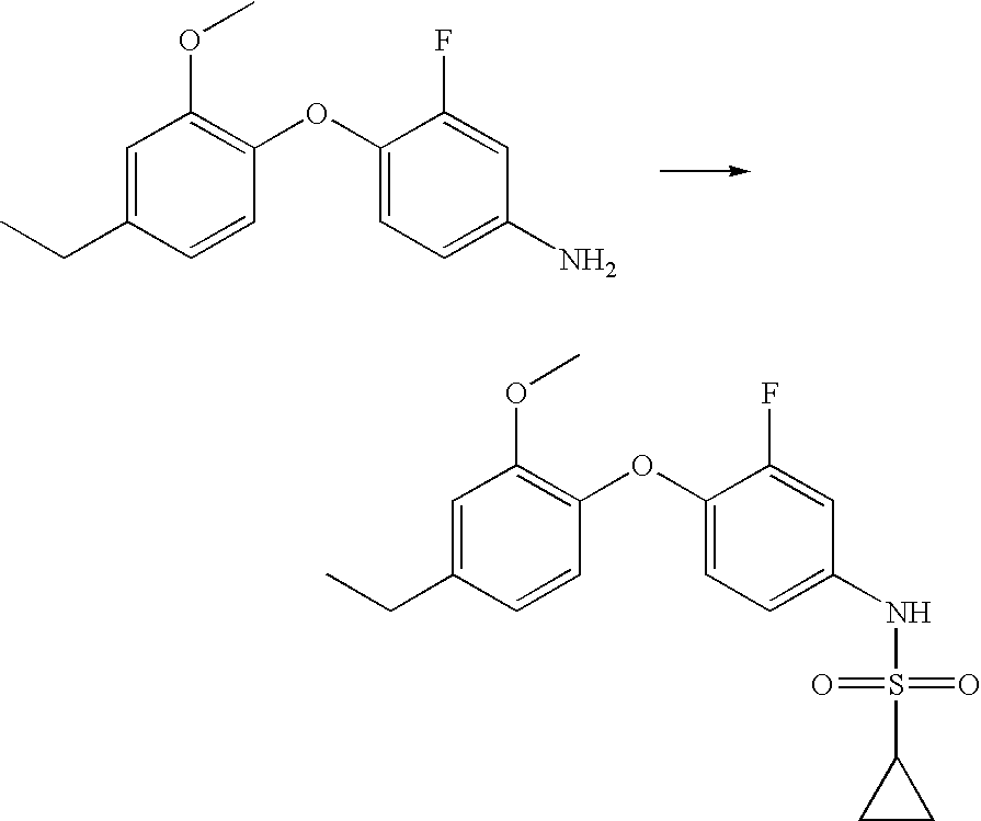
C1=C(CC)C=CC(OC2=CC=C(N)C=C2F)=C1OC.C1=C(CC)C=CC(OC2=CC=C(NS(=O)(=O)C3CC3)C=C2F)=C1OC
